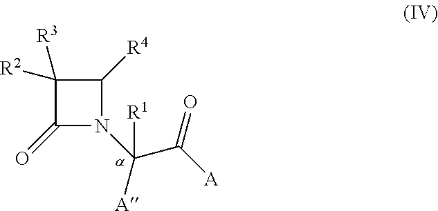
C1([R3])([R2])C(=O)N(C([A])([R1])C(=O)[A])C1[R4]
